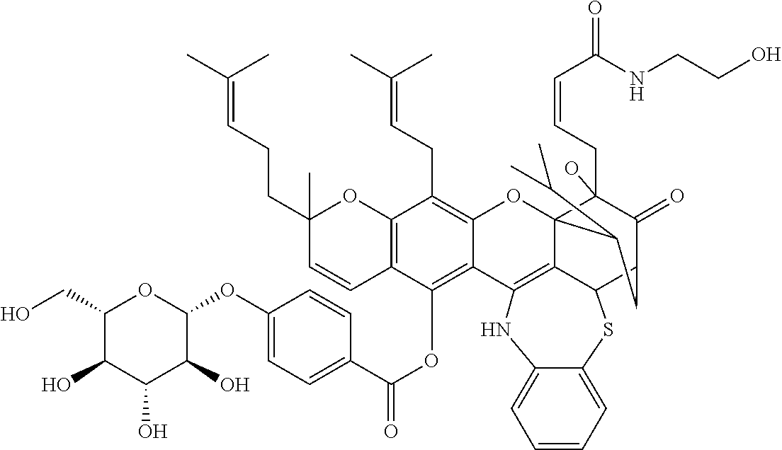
C12=C(C(OC(=O)C3=CC=C(OC4OC(CO)C(O)C(O)C4O)C=C3)=C3C(=C1CC=C(C)C)OC14C5=C3NC3=CC=CC=C3SC5C(C(=O)C1(CC=CC(=O)NCCO)O)CC4C(C)C)C=CC(CCC=C(C)C)(C)O2
